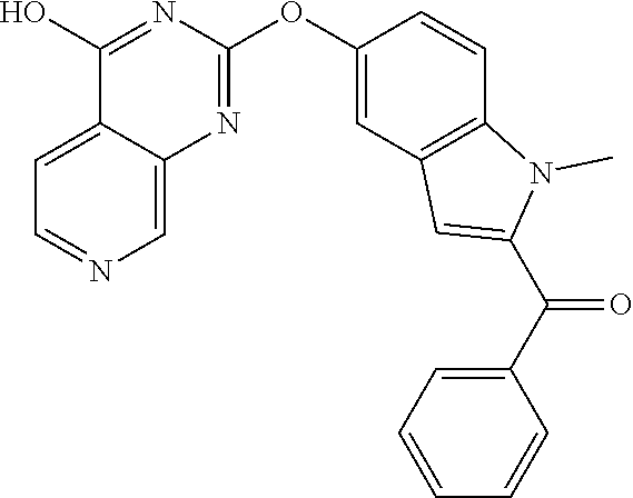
C12=CC=NC=C1N=C(OC1=CC3=C(C=C1)N(C)C(C(C1=CC=CC=C1)=O)=C3)N=C2O
